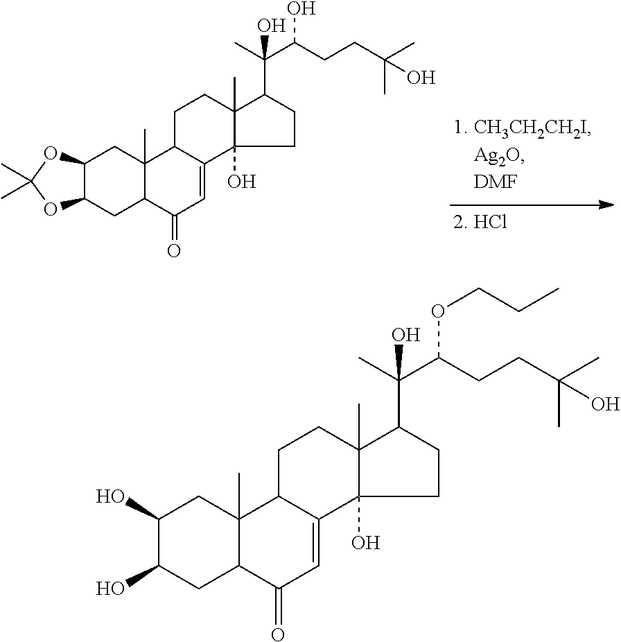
C12C(CC3C(C)(C1)C1C(=CC3=O)C3(O)C(C)(CC1)C(C(C)(C(CCC(C)(C)O)O)O)CC3)OC(C)(C)O2.C1(O)C(O)CC2C(C)(C1)C1C(=CC2=O)C2(O)C(C)(CC1)C(C(C)(C(CCC(C)(C)O)OCCC)O)CC2
